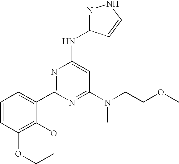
C1=CC2=C(C(C3=NC(NC4=NNC(C)=C4)=CC(N(CCOC)C)=N3)=C1)OCCO2
